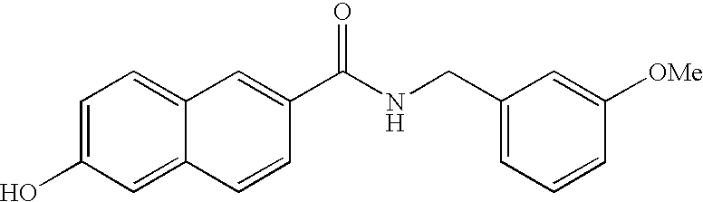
C1=C(O)C=C2C(=C1)C=C(C(=O)NCC1=CC=CC([OMe])=C1)C=C2
